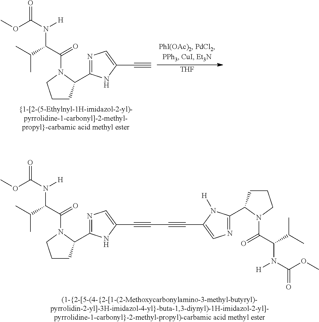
COC(N([H])C(C(C)C)C(=O)N1CCCC1C1=NC=C(C#CC#CC2=CN=C(C3CCCN3C(=O)C(N([H])C(OC)=O)C(C)C)N2[H])N1)=O.COC(N([H])C(C(C)C)C(=O)N1CCCC1C1=NC=C(C#C)N1)=O.[THF]
